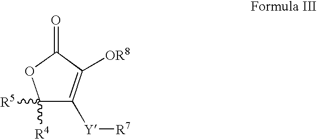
C1([R4])([R5])C([Y][R7])=C([OR8])C(=O)O1
